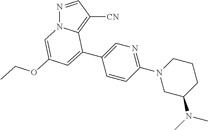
N1=CC([CN])=C2N1C=C(OCC)C=C2C1=CN=C(N2CCCC(N(C)C)C2)C=C1
